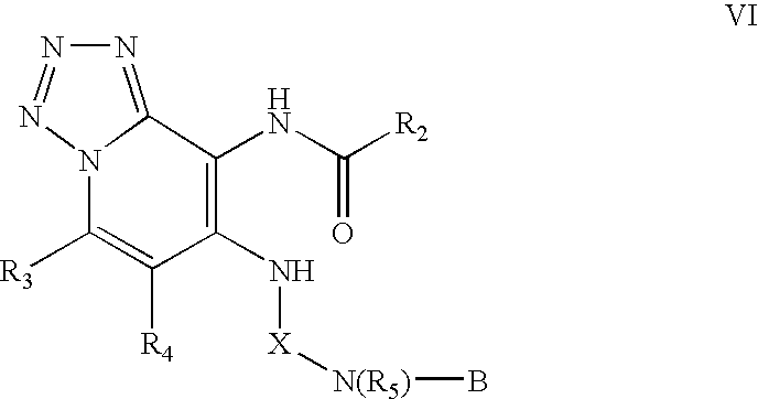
N1=C2N(N=N1)C([R3])=C([R4])C(N[X][N(R5)]B)=C2NC([R2])=O
